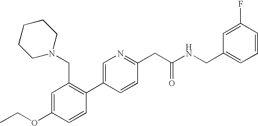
C1(OCC)=CC(CN2CCCCC2)=C(C2=CN=C(CC(NCC3=CC=CC(F)=C3)=O)C=C2)C=C1
